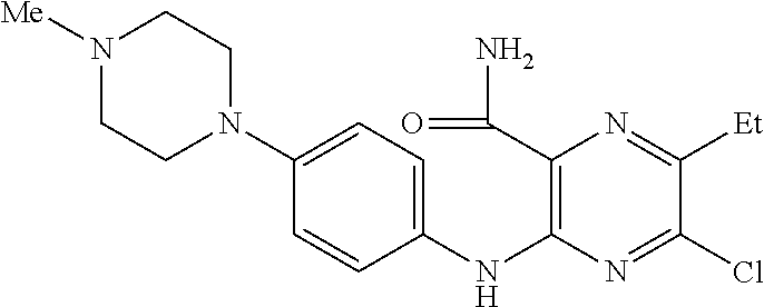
C1(N2CCN([Me])CC2)=CC=C(NC2=C(C(=O)N)N=C([Et])C(Cl)=N2)C=C1
